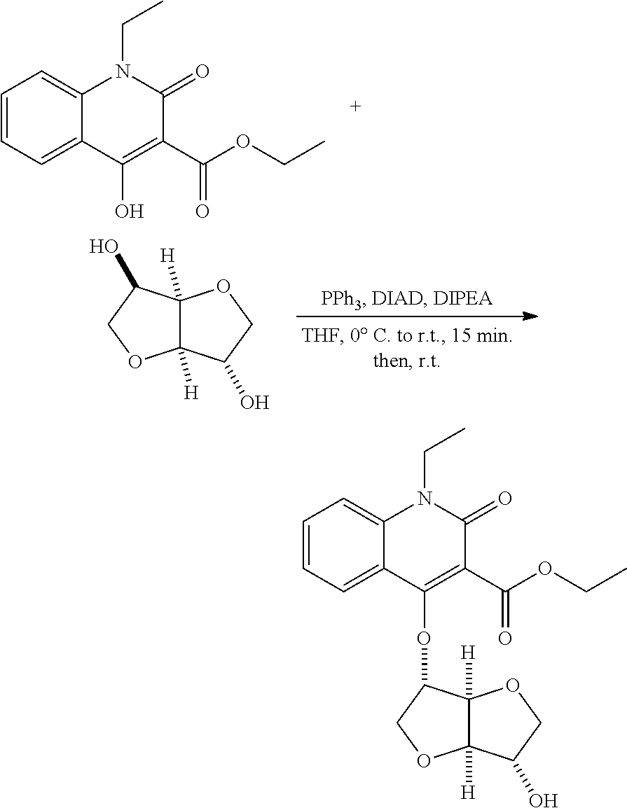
C1=CC=C2C(=C1)N(CC)C(=O)C(C(OCC)=O)=C2O.C12([H])C([H])(C(O)CO1)OCC2O.C1=CC=C2C(=C1)N(CC)C(=O)C(C(OCC)=O)=C2OC1C2([H])C([H])(OC1)C(O)CO2
